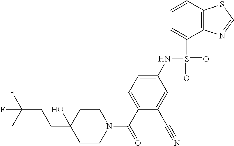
C1CN(C(C2=CC=C(NS(=O)(=O)C3=CC=CC4=C3N=CS4)C=C2C#N)=O)CCC1(O)CCC(F)(F)C
